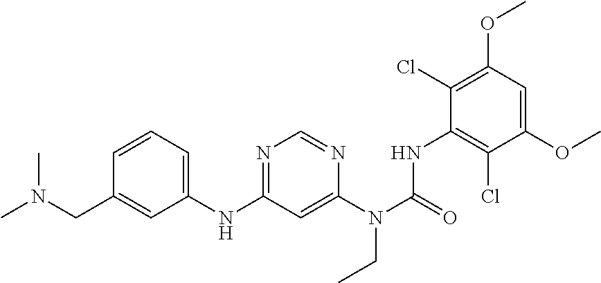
C1(NC2=NC=NC(N(C(=O)NC3=C(Cl)C(OC)=CC(OC)=C3Cl)CC)=C2)=CC=CC(CN(C)C)=C1
